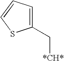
C1(C[*CH*])=CC=CS1
